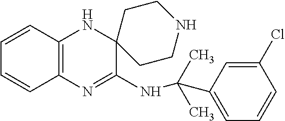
C12=C(N=C(NC(C)(C)C3=CC=CC(Cl)=C3)C3(N1)CCNCC3)C=CC=C2
